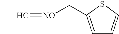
CC=[NO]CC1=CC=CS1
